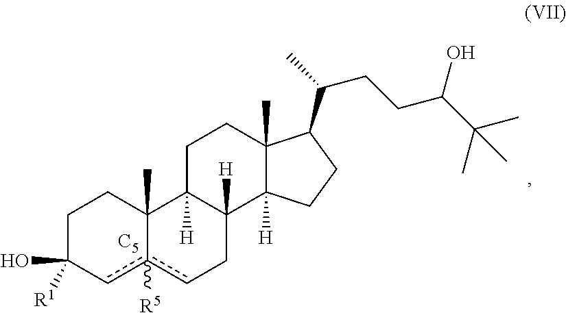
C1C([R1])(O)cc2([R5])cCC3([H])C([H])(C2(C)C1)CCC1(C)C3([H])CCC1C(C)CCC(C(C)(C)C)O.[C5]
